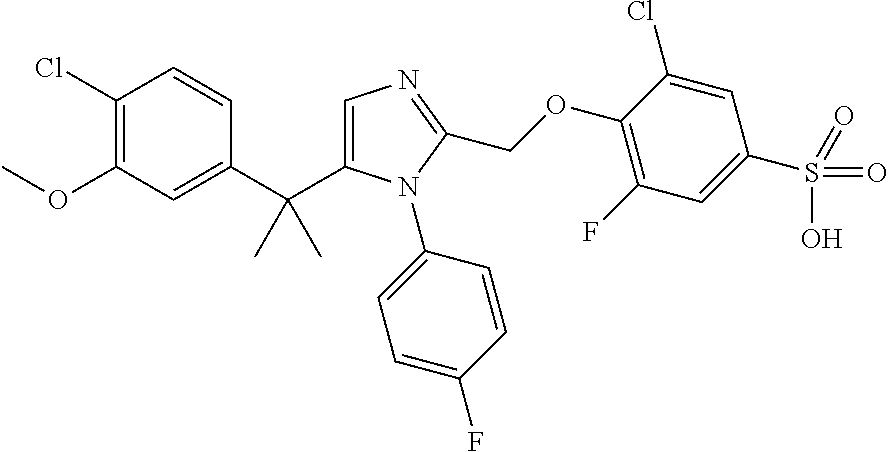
C1(Cl)=C(OC)C=C(C(C2=CN=C(COC3=C(F)C=C(S(=O)(=O)O)C=C3Cl)N2C2=CC=C(F)C=C2)(C)C)C=C1
